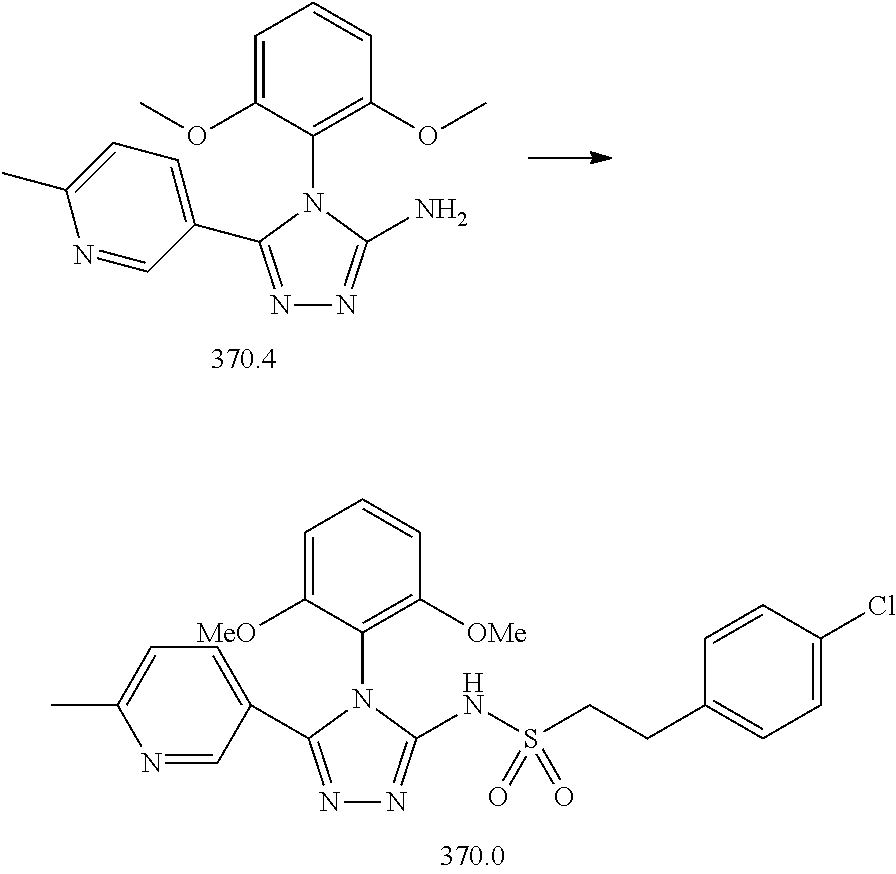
N1=C(C2=CC=C(C)N=C2)N(C2=C([OMe])C=CC=C2[MeO])C(NS(CCC2=CC=C(Cl)C=C2)(=O)=O)=N1.N1=C(C2=CC=C(C)N=C2)N(C2=C(OC)C=CC=C2OC)C(N)=N1
